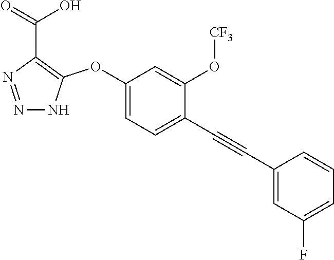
C1(OC2=C(C(=O)O)N=NN2)=CC=C(C#CC2=CC(F)=CC=C2)C(O[CF3])=C1
